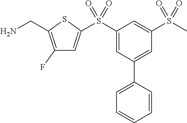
C1(F)=C(CN)SC(S(C2=CC(C3=CC=CC=C3)=CC(S(C)(=O)=O)=C2)(=O)=O)=C1
